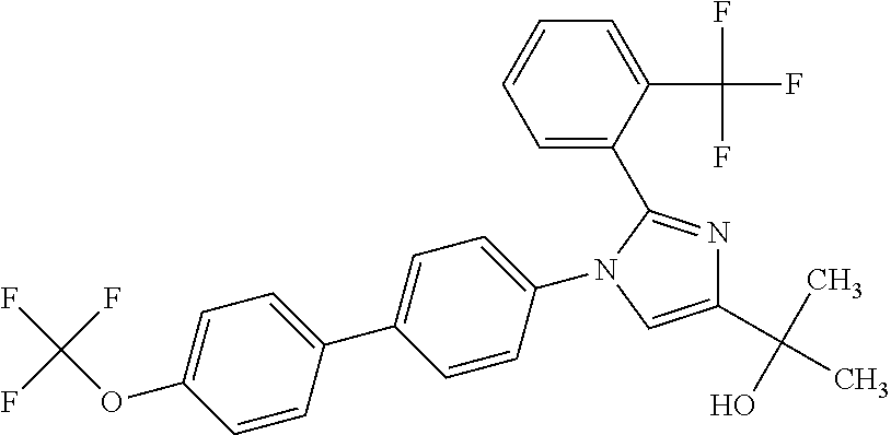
C1(C2=NC(C(C)(O)C)=CN2C2=CC=C(C3=CC=C(OC(F)(F)F)C=C3)C=C2)=CC=CC=C1C(F)(F)F
